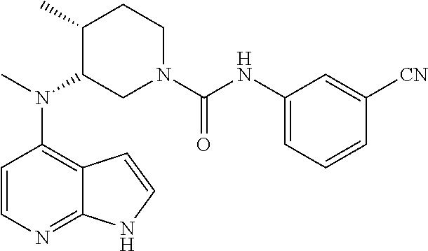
C1=CN=C2C(=C1N(C)C1CN(C(NC3=CC=CC([CN])=C3)=O)CCC1C)C=CN2
